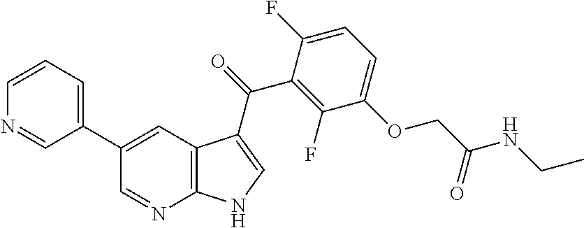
C1(C2=CC=CN=C2)=CC2=C(N=C1)NC=C2C(C1=C(F)C(OCC(NCC)=O)=CC=C1F)=O
